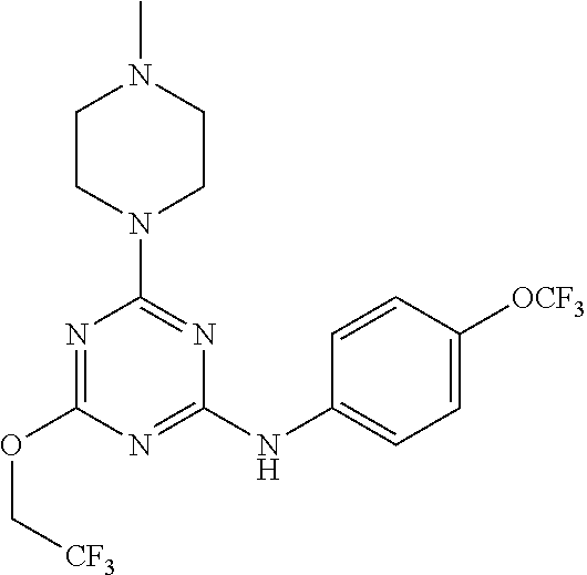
N1=C(NC2=CC=C([OCF3])C=C2)N=C(N2CCN(C)CC2)N=C1OC[CF3]
